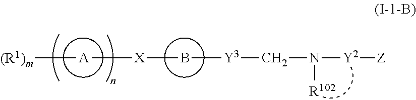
B([Y3]CN([Y2][Z])[R102])[X][A][(R1)m]
